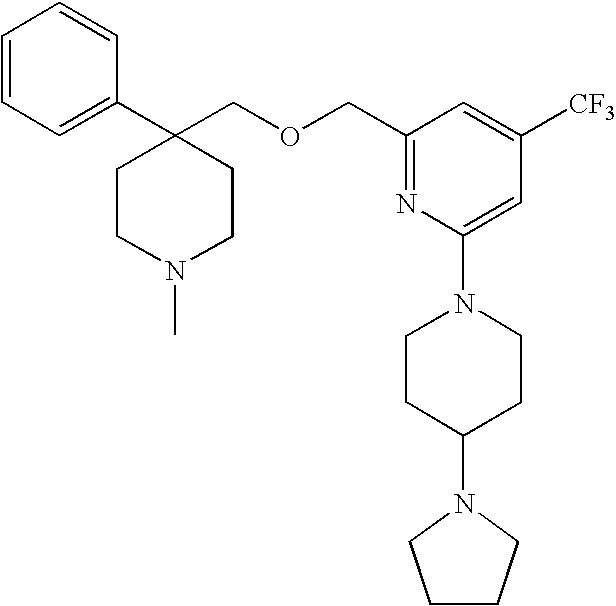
C1=CC=CC(C2(COCC3=NC(N4CCC(N5CCCC5)CC4)=CC([CF3])=C3)CCN(C)CC2)=C1
